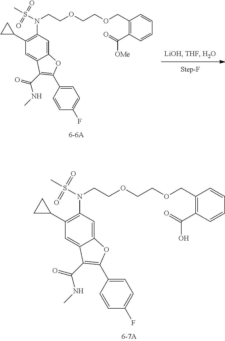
C(COCCOCC1=C(C(=O)O)C=CC=C1)N(S(C)(=O)=O)C1=C(C2CC2)C=C2C(=C1)OC(C1=CC=C(F)C=C1)=C2C(=O)NC.C(COCCOCC1=C(C(=O)[OMe])C=CC=C1)N(S(C)(=O)=O)C1=C(C2CC2)C=C2C(=C1)OC(C1=CC=C(F)C=C1)=C2C(=O)NC
